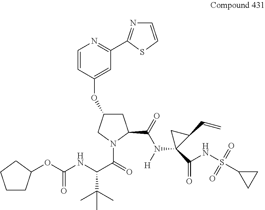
C1C(OC2=CC(C3=NC=CS3)=NC=C2)CN(C(=O)C(NC(OC2CCCC2)=O)C(C)(C)C)C1C(=O)N([H])C1(C(=O)NS(=O)(=O)C2CC2)C(C=C)C1
